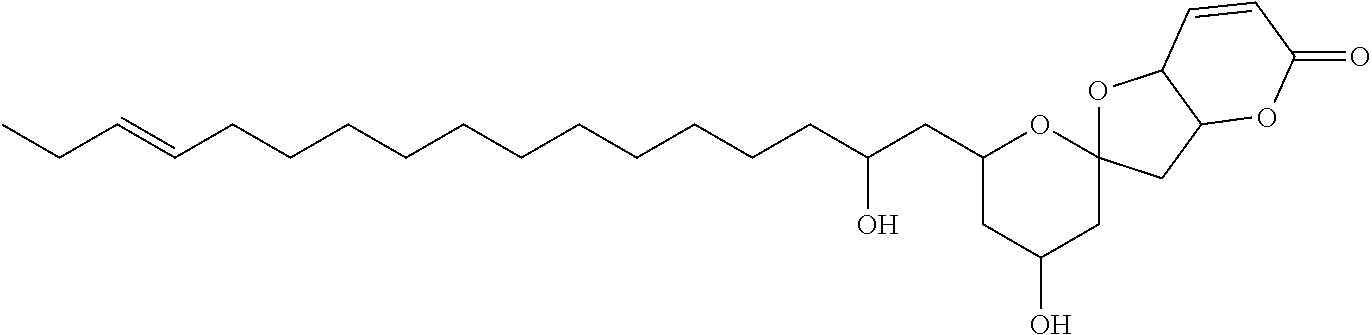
C1(CC(CCCCCCCCCCCC=CCC)O)CC(O)CC2(O1)OC1C(C2)OC(=O)C=C1
